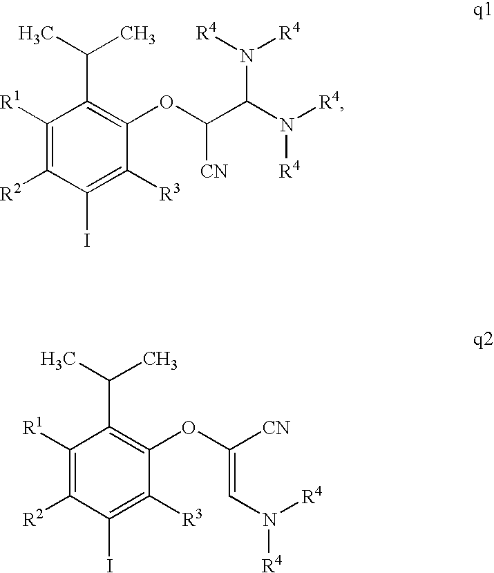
C1([R1])=C([R2])C(I)=C([R3])C(OC([CN])=CN([R4])[R4])=C1C(C)C.C1([R1])=C([R2])C(I)=C([R3])C(OC(C(N([R4])[R4])N([R4])[R4])[CN])=C1C(C)C
